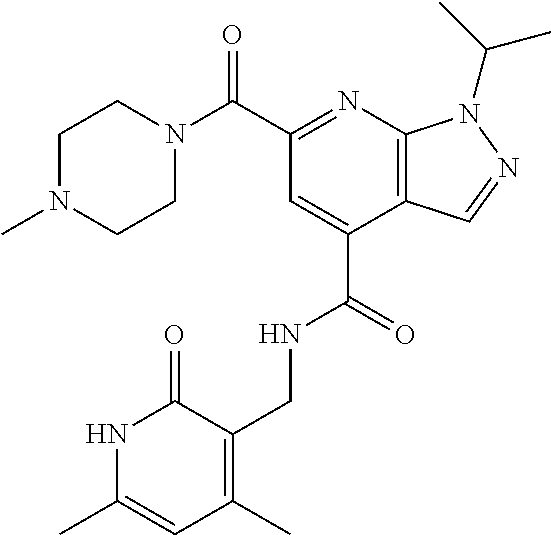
C1(C(=O)N2CCN(C)CC2)=NC2=C(C(C(=O)NCC3=C(C)C=C(C)NC3=O)=C1)C=NN2C(C)C
